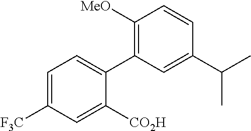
C1([CO2H])=CC([F3C])=CC=C1C1=C([MeO])C=CC(C(C)C)=C1
